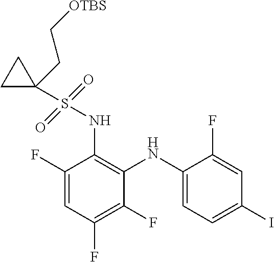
C1(F)=CC(F)=C(F)C(NC2=CC=C(I)C=C2F)=C1NS(C1(CC[OTBS])CC1)(=O)=O
